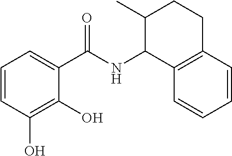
C1(O)=C(O)C=CC=C1C(NC1C2=C(CCC1C)C=CC=C2)=O
